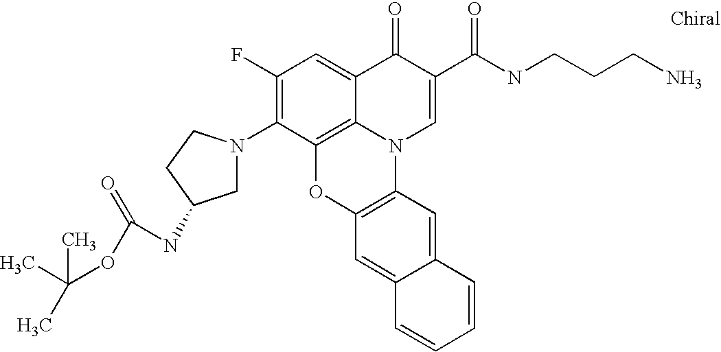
C1(F)=C(N2CC(NC(OC(C)(C)C)=O)CC2)C2=C3C(=C1)C(=O)C(C(=O)NCCCN)=CN3C1=C(O2)C=C2C(=C1)C=CC=C2
